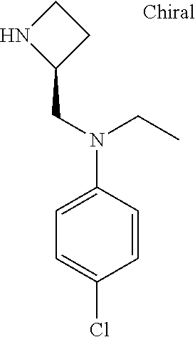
C1(CN(C2=CC=C(Cl)C=C2)CC)CCN1
